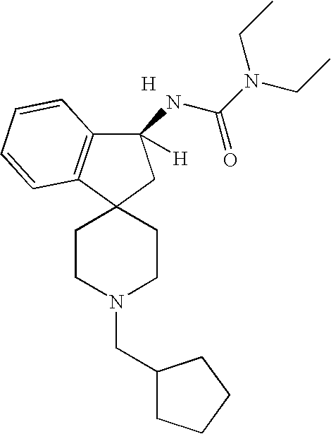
[H].C1CN(CC2CCCC2)CCC12C1=C(C([H])(NC(N(CC)CC)=O)C2)C=CC=C1
